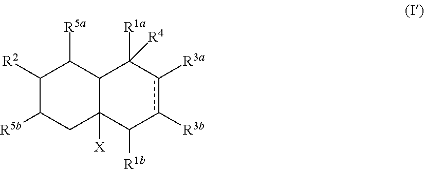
C1([R2])C([R5b])CC2([X])C(C1[R5a])C([R1a])([R4])c([R3a])c([R3b])C2[R1b]
